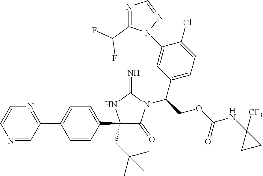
C1(C2=CC=C(C3=NC=CN=C3)C=C2)(CC(C)(C)C)C(=O)N(C(COC(NC2([CF3])CC2)=O)C2=CC=C(Cl)C(N3C(C(F)F)=NC=N3)=C2)C(=N)N1
